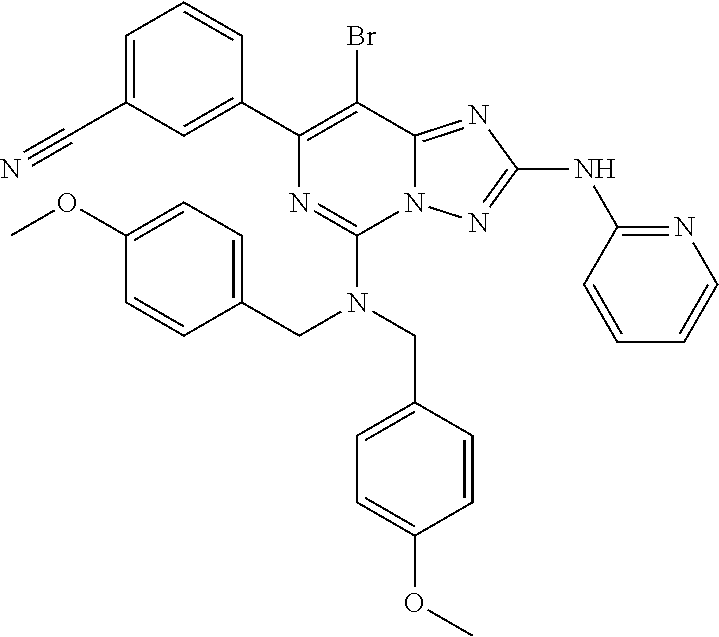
C1=C(C#N)C=C(C2=C(Br)C3=NC(NC4=NC=CC=C4)=NN3C(N(CC3=CC=C(OC)C=C3)CC3=CC=C(OC)C=C3)=N2)C=C1
